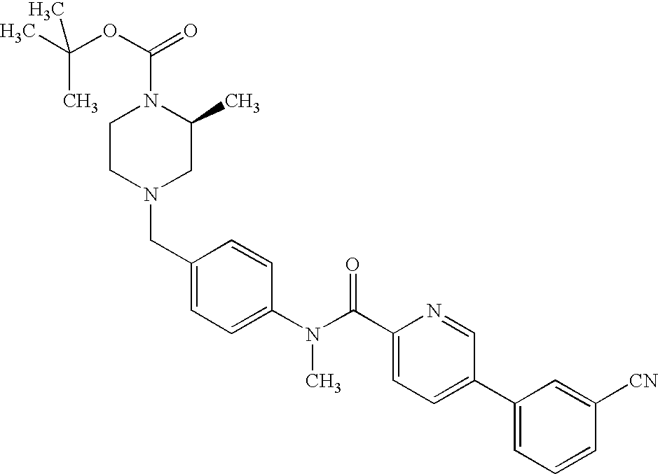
CC(OC(=O)N1CCN(CC2=CC=C(N(C(C3=CC=C(C4=CC=CC([CN])=C4)C=N3)=O)C)C=C2)CC1C)(C)C
